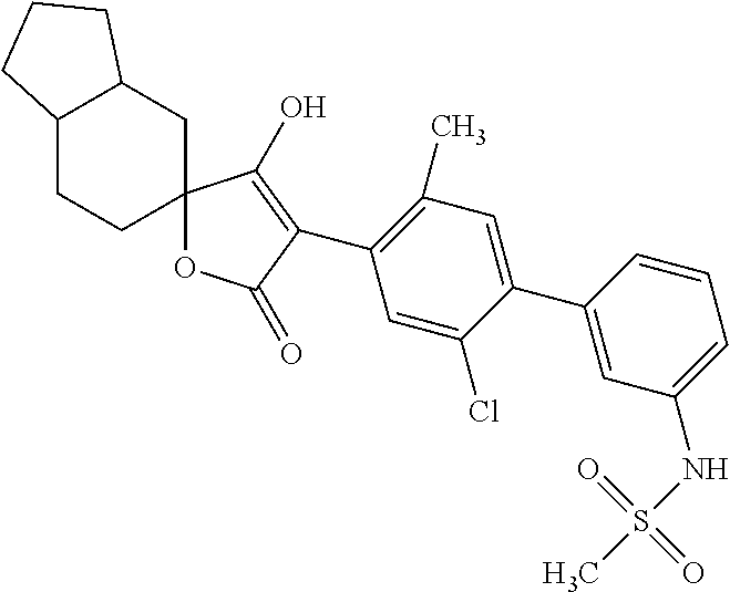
C12CCC3(CC1CCC2)OC(=O)C(C1=C(C)C=C(C2=CC(NS(C)(=O)=O)=CC=C2)C(Cl)=C1)=C3O
